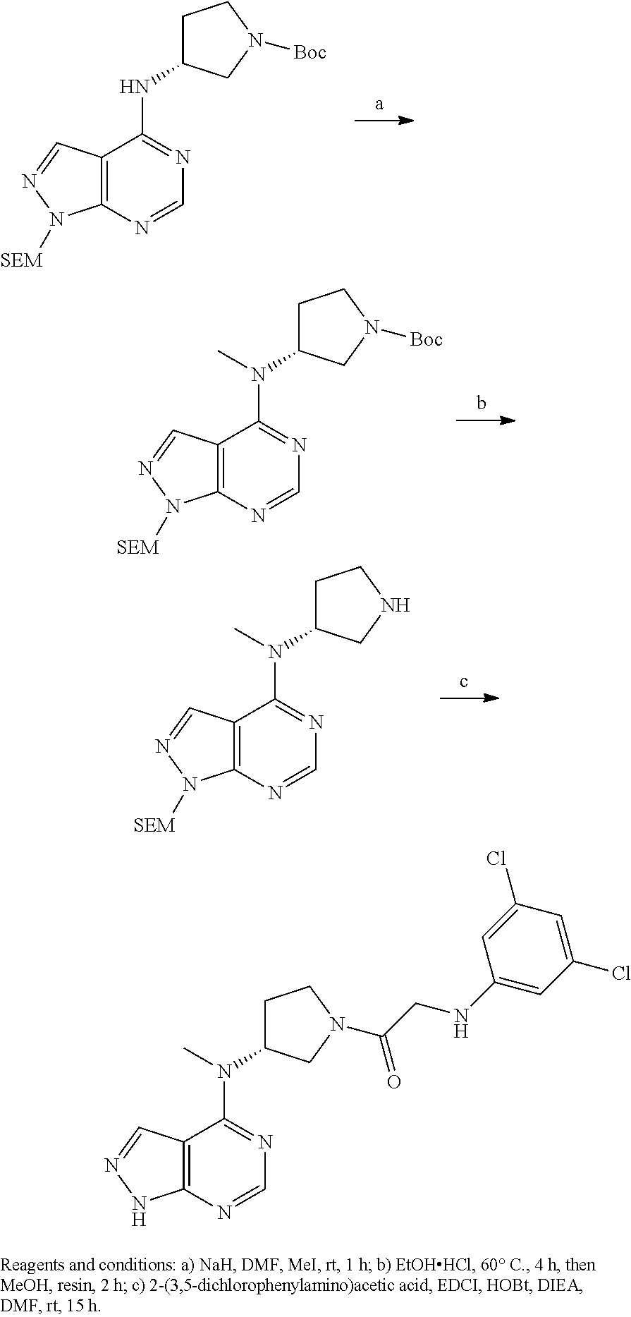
C1=NC2=C(C(NC3CCN([Boc])C3)=N1)C=NN2[SEM].C1=NC2=C(C(N(C3CCN([Boc])C3)C)=N1)C=NN2[SEM].C1=NC2=C(C(N(C3CCNC3)C)=N1)C=NN2[SEM].C1=NC2=C(C(N(C3CCN(C(CNC4=CC(Cl)=CC(Cl)=C4)=O)C3)C)=N1)C=NN2
